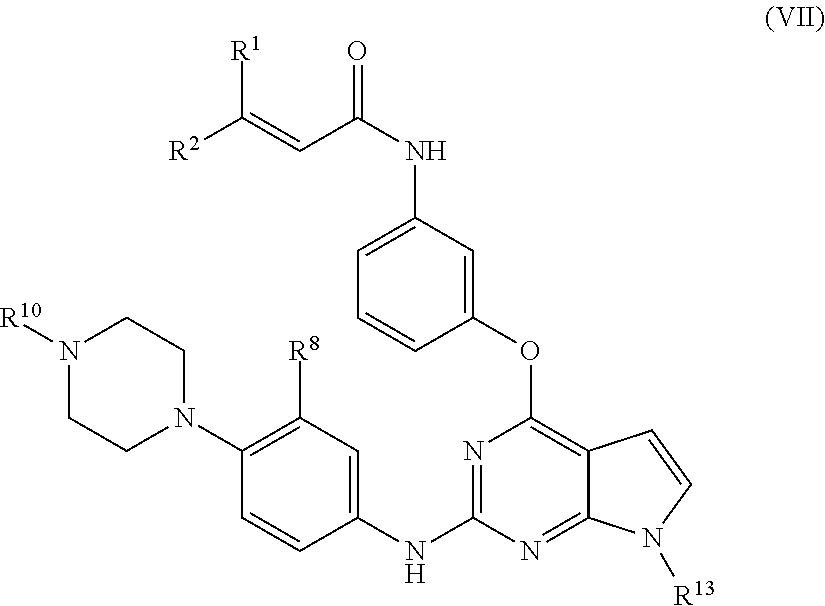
N1([R10])CCN(C2=C([R8])C=C(NC3=NC(OC4=CC(NC(=O)C=C([R2])[R1])=CC=C4)=C4C(=N3)N([R13])C=C4)C=C2)CC1
